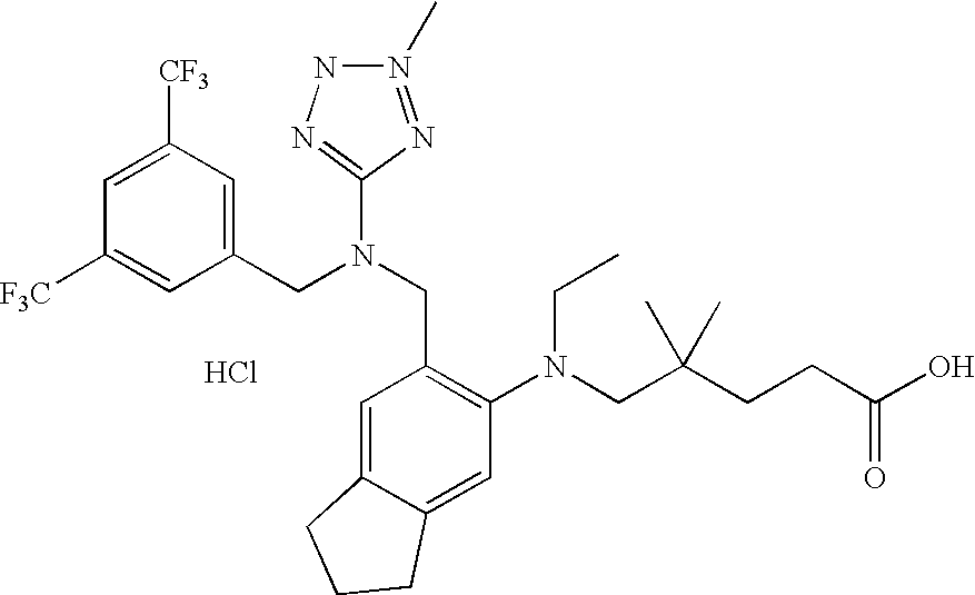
C1=C([CF3])C=C(CN(CC2=C(N(CC(CCC(O)=O)(C)C)CC)C=C3C(=C2)CCC3)C2=NNN(C)=N2)C=C1[F3C].Cl
